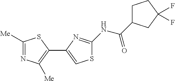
C1([Me])=NC([Me])=C(C2=CSC(NC(=O)C3CCC(F)(F)C3)=N2)S1
